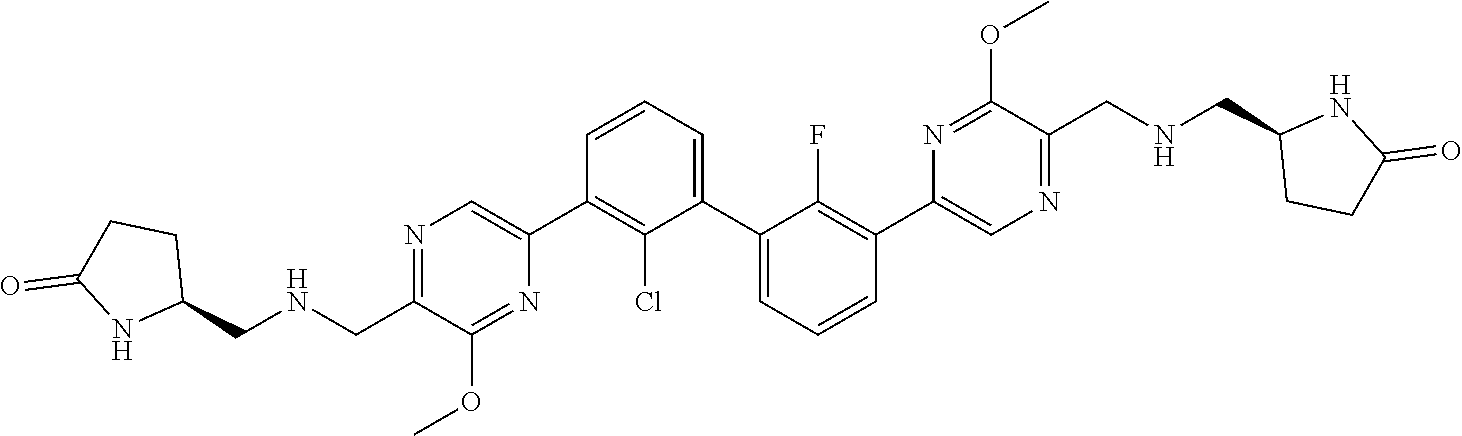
N1=C(CNCC2CCC(=O)N2)C(OC)=NC(C2=C(Cl)C(C3=CC=CC(C4=CN=C(CNCC5CCC(=O)N5)C(OC)=N4)=C3F)=CC=C2)=C1
